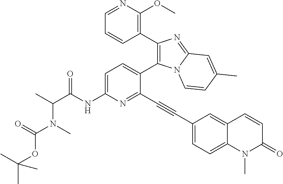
C1=C(NC(C(C)N(C(OC(C)(C)C)=O)C)=O)N=C(C#CC2=CC=C3C(=C2)C=CC(=O)N3C)C(C2=C(C3=C(OC)N=CC=C3)N=C3N2C=CC(C)=C3)=C1
